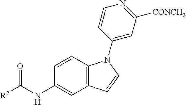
C12=C(C=CC(NC([R2])=O)=C1)N(C1=CC([CONCH3])=NC=C1)C=C2
